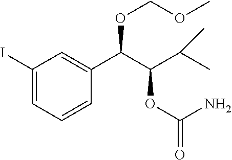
C1(I)=CC=CC(C(C(C(C)C)OC(=O)N)OCOC)=C1
